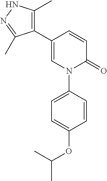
C1=CC(C2=C(C)NN=C2C)=CN(C2=CC=C(OC(C)C)C=C2)C1=O
